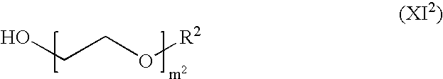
OCCO[R2]
